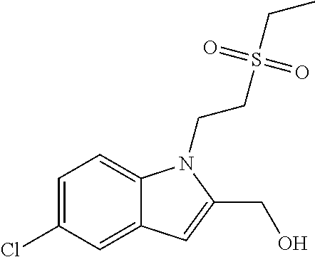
C1=C(Cl)C=C2C(=C1)N(CCS(CC)(=O)=O)C(CO)=C2
